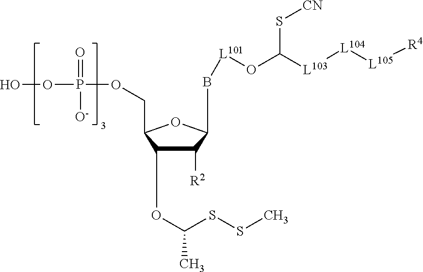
C1([R2])C(OC(SSC)C)C(COP(OO)(=O)[O-])OC1B[L101]OC([L103][L104][L105][R4])S[CN]
